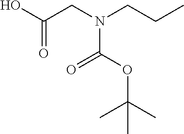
OC(CN(CCC)C(OC(C)(C)C)=O)=O
